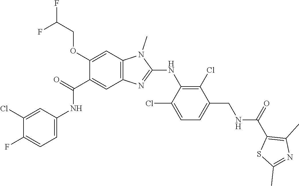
C1(OCC(F)F)=CC2=C(C=C1C(NC1=CC=C(F)C(Cl)=C1)=O)N=C(NC1=C(Cl)C(CNC(C3=C(C)N=C(C)S3)=O)=CC=C1Cl)N2C
